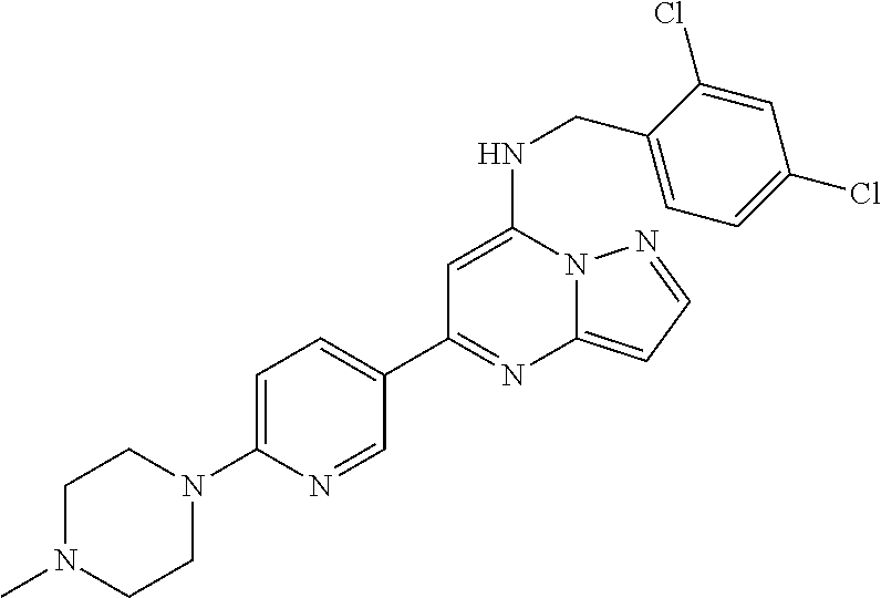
C1CN(C)CCN1C1=CC=C(C2=NC3=CC=NN3C(NCC3=CC=C(Cl)C=C3Cl)=C2)C=N1
